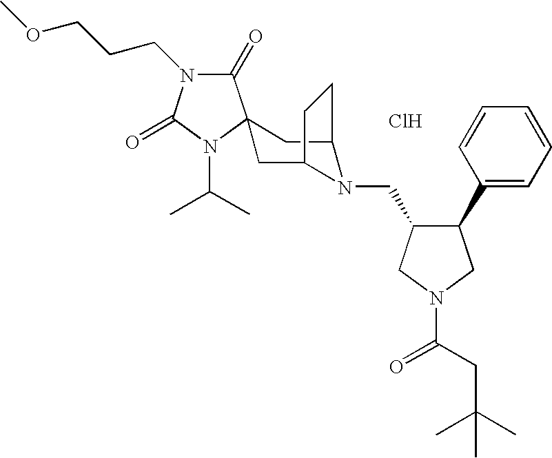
Cl.C1(=O)N(CCCOC)C(=O)N(C(C)C)C12CC1N(CC3C(C4=CC=CC=C4)CN(C(=O)CC(C)(C)C)C3)C(C2)CC1
